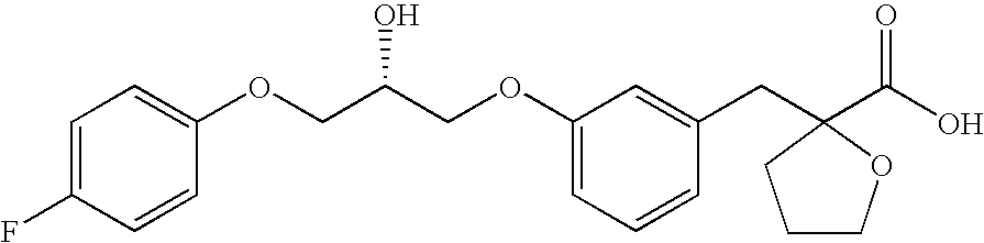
C1=C(F)C=CC(OCC(COC2=CC=CC(CC3(C(O)=O)CCCO3)=C2)O)=C1
